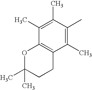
C1(C)=C(C)C2=C(C(C)=C1C)CCC(C)(C)O2
